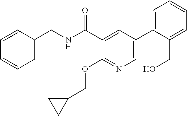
C1=C(CNC(C2=CC(C3=CC=CC=C3CO)=CN=C2OCC2CC2)=O)C=CC=C1
